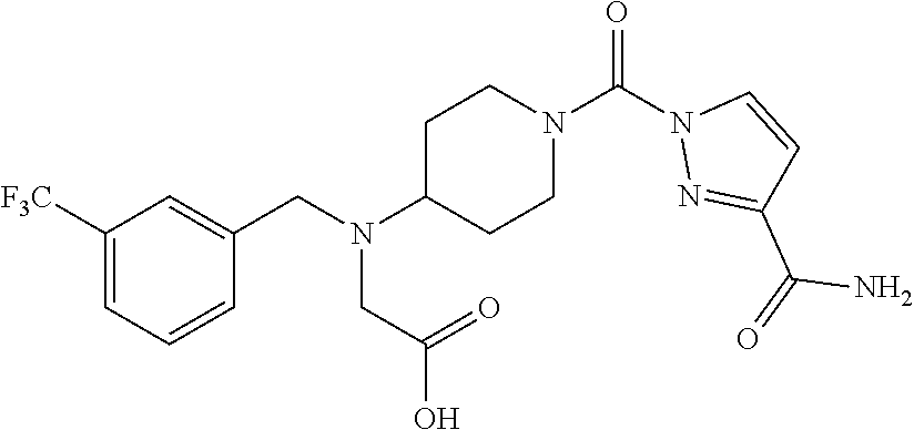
C1([F3C])=CC=CC(CN(C2CCN(C(N3N=C(C(=O)N)C=C3)=O)CC2)CC(O)=O)=C1
